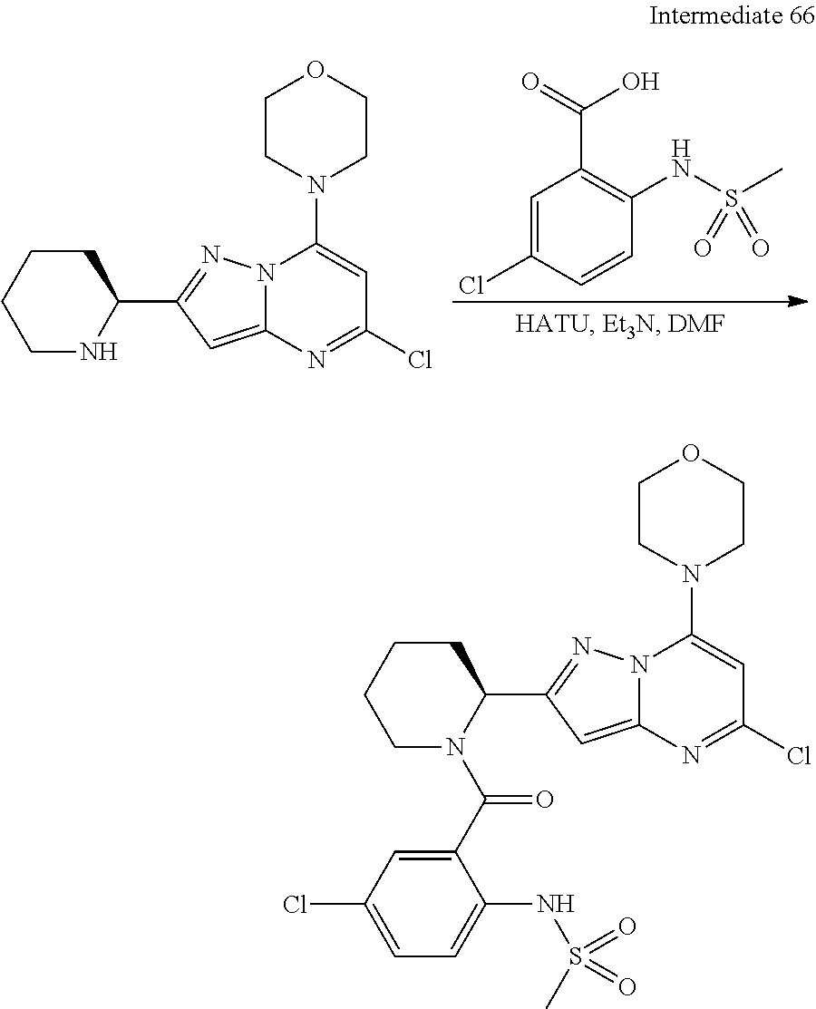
C1CCCNC1C1=NN2C(=C1)N=C(Cl)C=C2N1CCOCC1.C1=C(Cl)C=CC(NS(C)(=O)=O)=C1C(=O)O.C1CCCN(C(C2=CC(Cl)=CC=C2NS(C)(=O)=O)=O)C1C1=NN2C(=C1)N=C(Cl)C=C2N1CCOCC1
